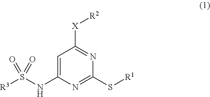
C1=C(NS([R3])(=O)=O)N=C(S[R1])N=C1[X][R2]
